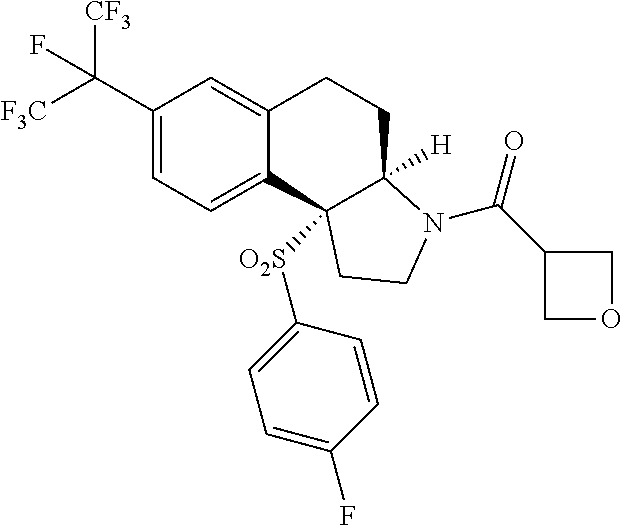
C(C1=CC=C2C(=C1)CCC1([H])C2([O2S]C2=CC=C(F)C=C2)CCN1C(=O)C1COC1)([F3C])([CF3])F
